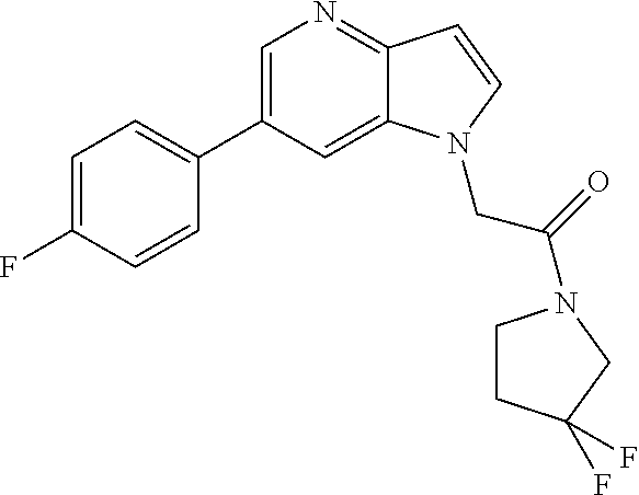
C1=C(C2=CC=C(F)C=C2)C=C2C(=N1)C=CN2CC(=O)N1CCC(F)(F)C1
